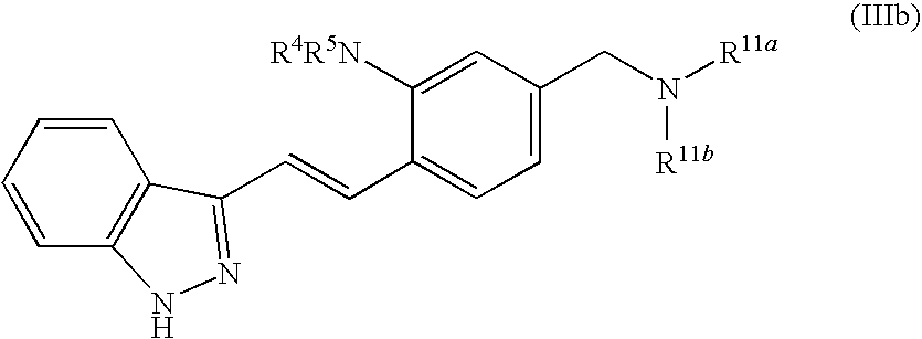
C1=CC=CC2=C1C(C=CC1=CC=C(CN([R11a])[R11b])C=C1[R4R5N])=NN2
